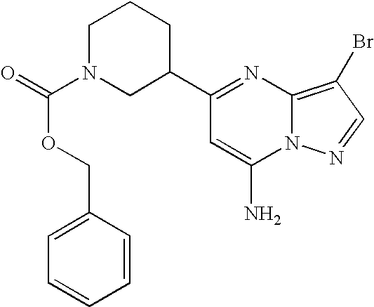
C1(C2CCCN(C(OCC3=CC=CC=C3)=O)C2)=NC2=C(Br)C=NN2C(N)=C1
